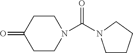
C1CN(C(=O)N2CCCC2)CCC1=O
